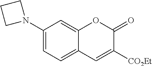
C1(N2CCC2)=CC=C2C(=C1)OC(=O)C([CO2Et])=C2
